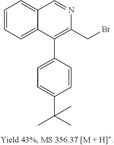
C1=CC=C2C(=C1)C=NC(CBr)=C2C1=CC=C(C(C)(C)C)C=C1
